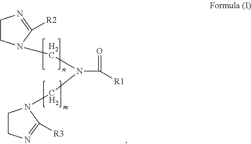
C1CN(CN(C(=O)[R1])CN2CCN=C2[R3])C([R2])=N1
